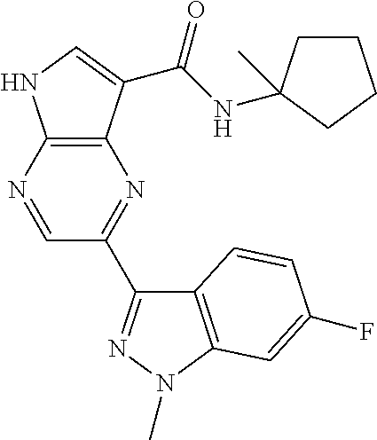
C12=C(N=CC(C3=NN(C)C4=C3C=CC(F)=C4)=N1)NC=C2C(NC1(C)CCCC1)=O
